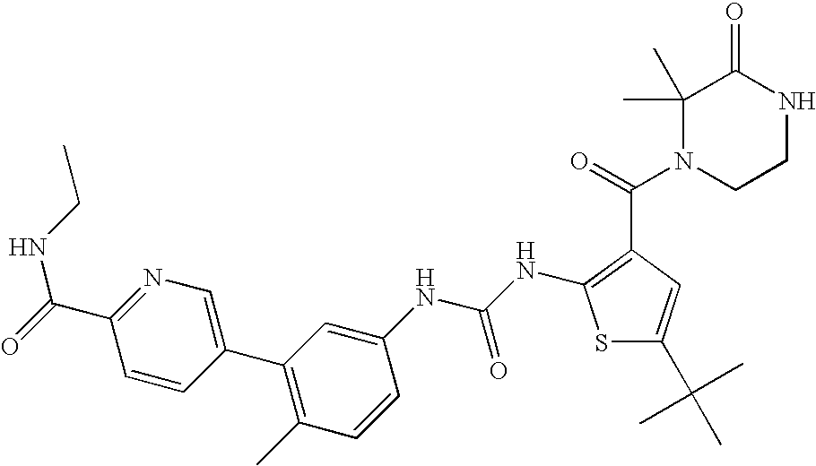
C1=CC(C2=C(C)C=CC(NC(NC3=C(C(=O)N4CCNC(=O)C4(C)C)C=C(C(C)(C)C)S3)=O)=C2)=CN=C1C(=O)NCC
